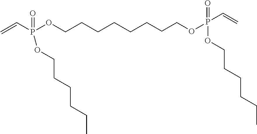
C=CP(OCCCCCCCCOP(=O)(OCCCCCC)C=C)(=O)OCCCCCC
